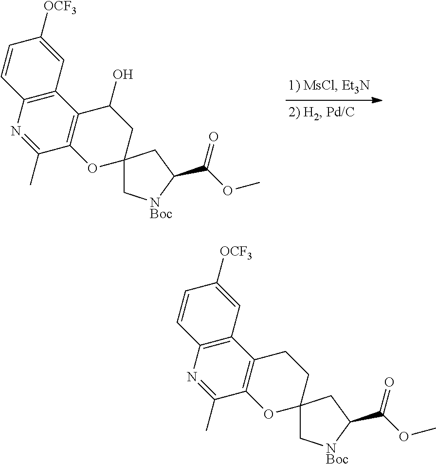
C12=C(C3=C(N=C1C)C=CC([OCF3])=C3)C(O)CC1(O2)C[NBoc]C(C(OC)=O)C1.C12=C(C3=C(N=C1C)C=CC([OCF3])=C3)CCC1(O2)C[NBoc]C(C(OC)=O)C1
